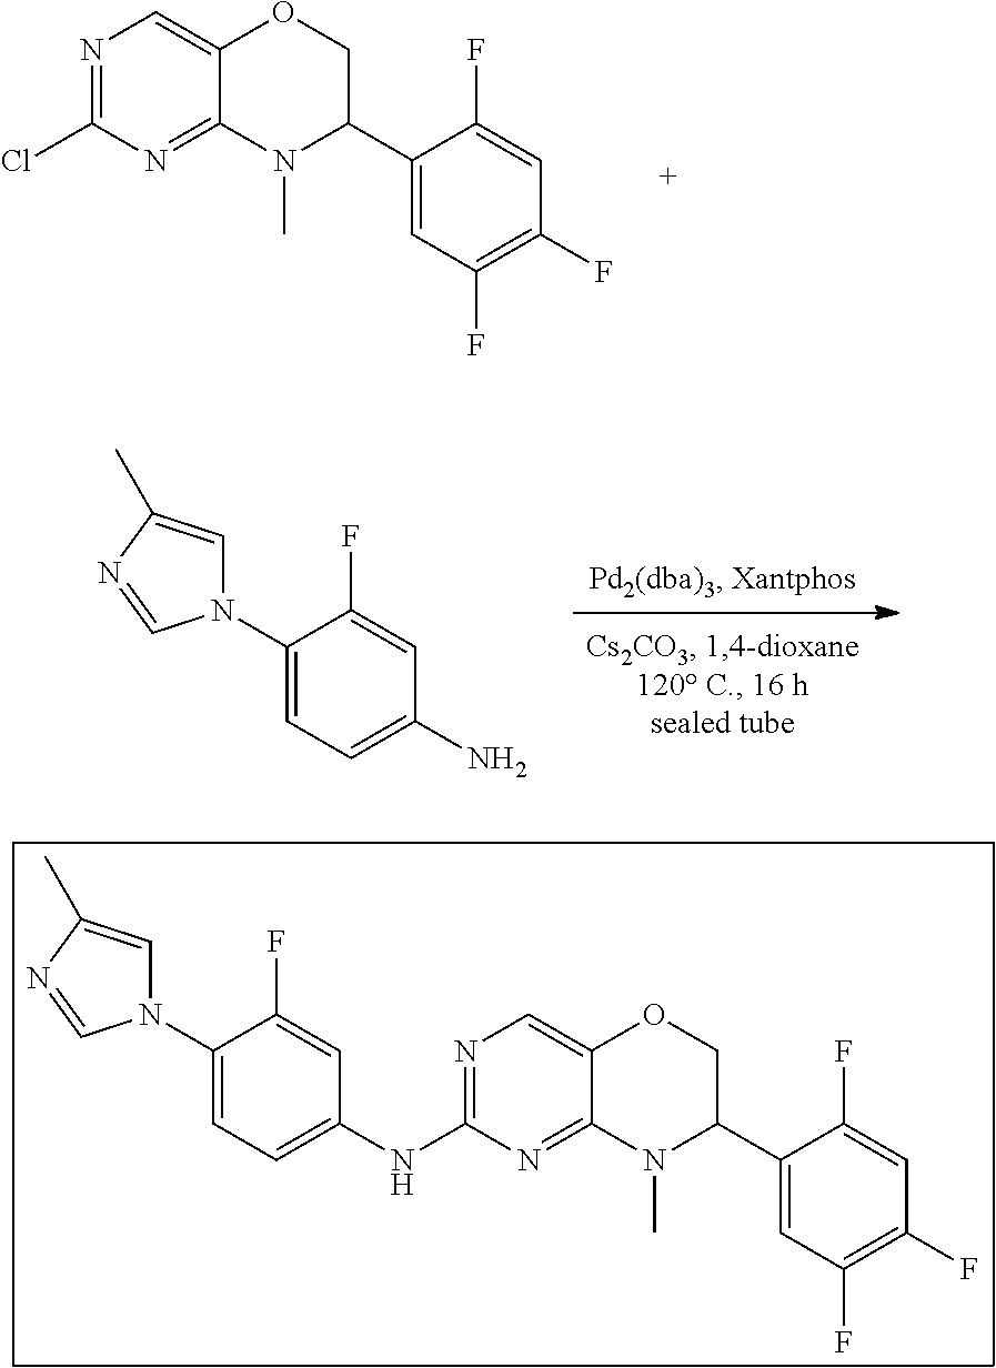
NC1=CC=C(N2C=C(C)N=C2)C(F)=C1.N1=C(NC2=CC=C(N3C=C(C)N=C3)C(F)=C2)N=C2C(=C1)OCC(C1=CC(F)=C(F)C=C1F)N2C.N1=C(Cl)N=C2C(=C1)OCC(C1=CC(F)=C(F)C=C1F)N2C
